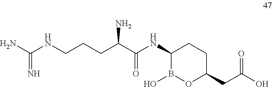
C(CC(C(NC1B(O)OC(CC(O)=O)CC1)=O)N)CNC(N)=N
